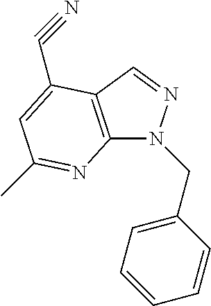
C12=C(C=NN1CC1=CC=CC=C1)C(C#N)=CC(C)=N2
